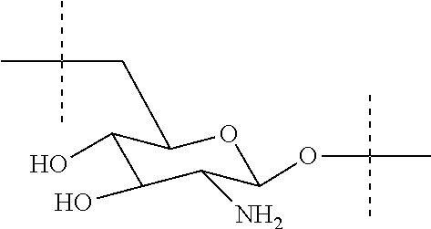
C1(O)C(O)C(N)C(OC(C)(C)C)OC1CC(C)(C)C
